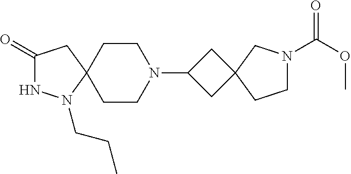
C1(=O)NN(CCC)C2(C1)CCN(C1CC3(C1)CN(C(OC)=O)CC3)CC2
